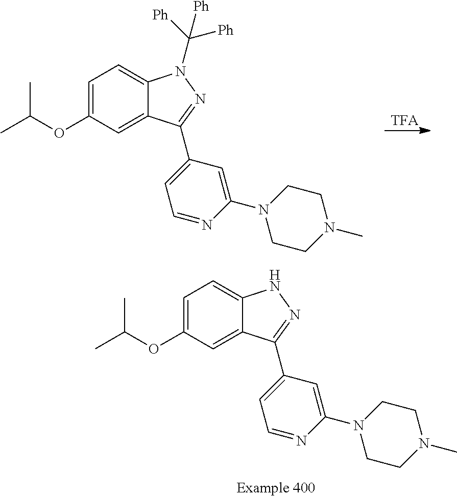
C1=C(OC(C)C)C=C2C(=C1)NN=C2C1=CC=NC(N2CCN(C)CC2)=C1.[TFA].C1=C(OC(C)C)C=C2C(=C1)N(C([Ph])([Ph])[Ph])N=C2C1=CC=NC(N2CCN(C)CC2)=C1
